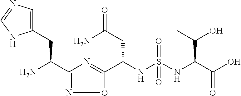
C(NS(NC(C(O)=O)C(O)C)(=O)=O)(C1=NC(C(N)CC2=CN=CN2)=NO1)CC(N)=O
